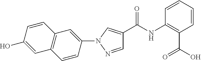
C12=C(C=CC(N3C=C(C(NC4=C(C(O)=O)C=CC=C4)=O)C=N3)=C1)C=C(O)C=C2
